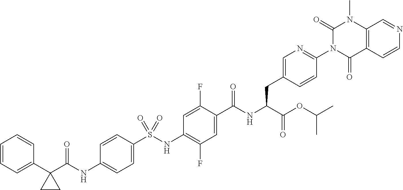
C1=C(S(NC2=C(F)C=C(C(NC(C(=O)OC(C)C)CC3=CN=C(N4C(=O)C5=C(N(C)C4=O)C=NC=C5)C=C3)=O)C(F)=C2)(=O)=O)C=CC(NC(C2(C3=CC=CC=C3)CC2)=O)=C1
